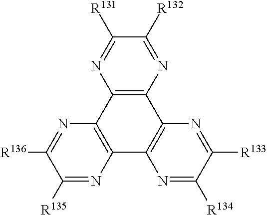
C1([R131])=NC2=C(N=C1[R132])C1=C(C3=C2N=C([R136])C([R135])=N3)N=C([R134])C([R133])=N1
